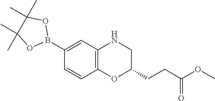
C1(B2OC(C)(C)C(C)(C)O2)=CC2=C(C=C1)OC(CCC(OC)=O)CN2
